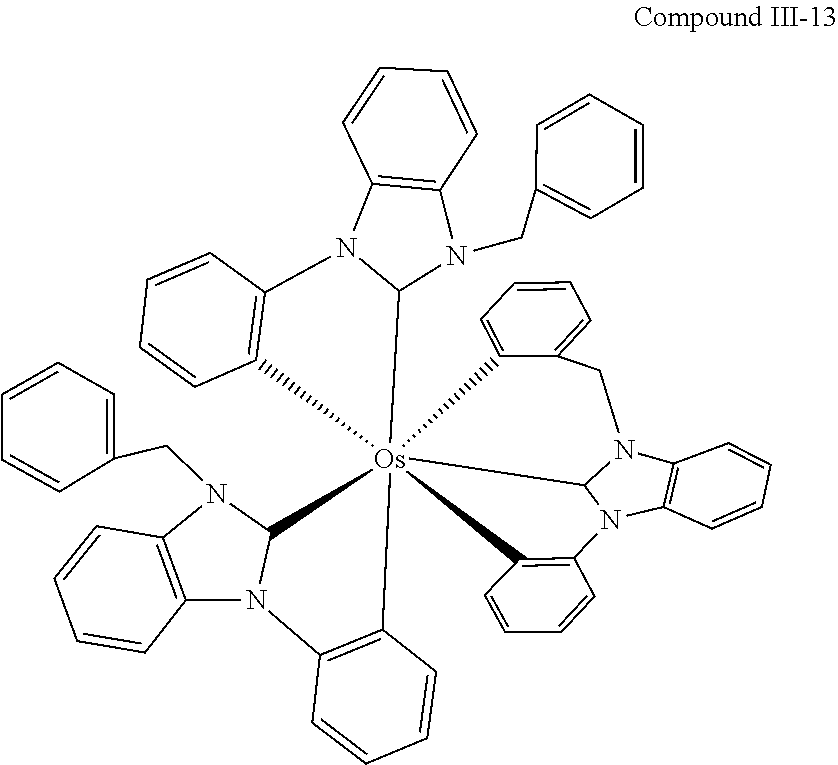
C1=CC=CC(CN2C3=C(N4C2[Os]256(C7=CC=CC=C7CN7C2N(C2=C5C=CC=C2)C2=C7C=CC=C2)(C2=C(N5C7=C(C=CC=C7)N(CC7=CC=CC=C7)C56)C=CC=C2)C2=C4C=CC=C2)C=CC=C3)=C1
